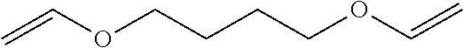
C=COCCCCOC=C
